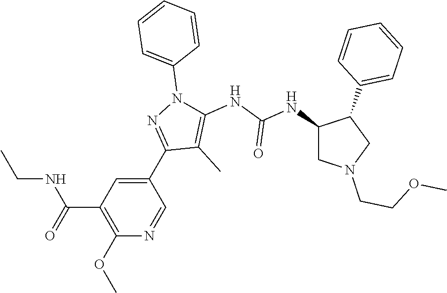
C1(OC)=C(C(=O)NCC)C=C(C2=NN(C3=CC=CC=C3)C(NC(NC3CN(CCOC)CC3C3=CC=CC=C3)=O)=C2C)C=N1
